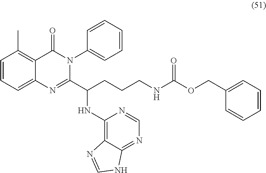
C1=CC=C2C(=C1C)C(=O)N(C1=CC=CC=C1)C(C(NC1=C3C(=NC=N1)NC=N3)CCCNC(OCC1=CC=CC=C1)=O)=N2
